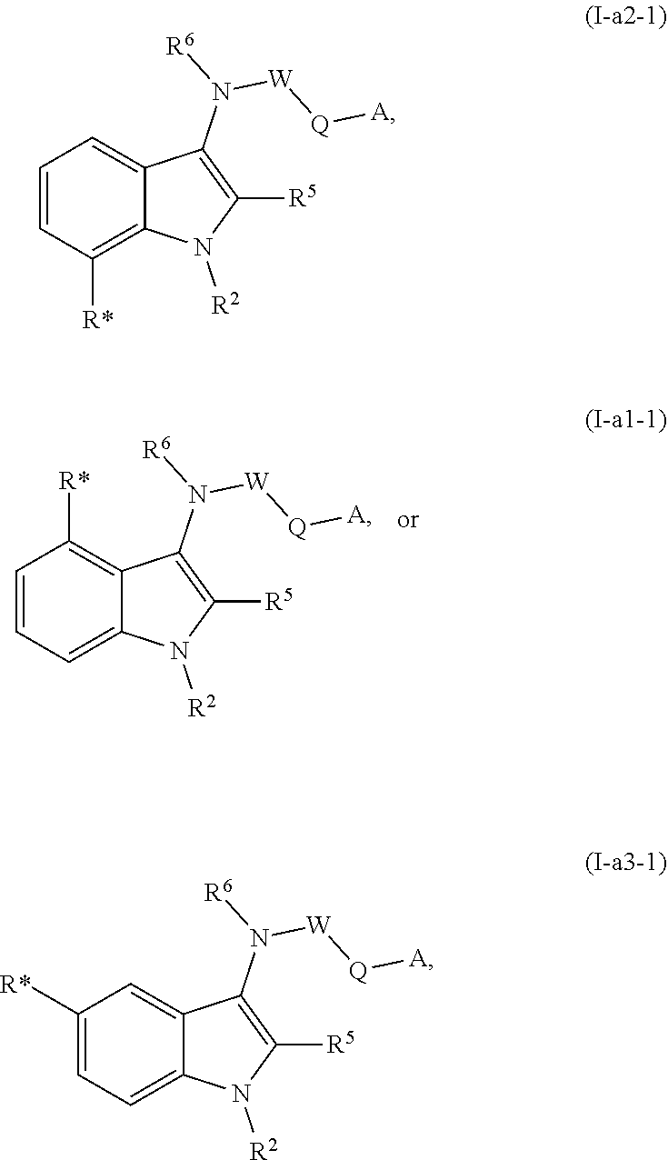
C1([R*])=C2C(=CC=C1)C(N([W][Q][A])[R6])=C([R5])N2[R2].C1=C2C(=CC([R*])=C1)C(N([W][Q][A])[R6])=C([R5])N2[R2].C1=C2C(=C([R*])C=C1)C(N([W][Q][A])[R6])=C([R5])N2[R2]
